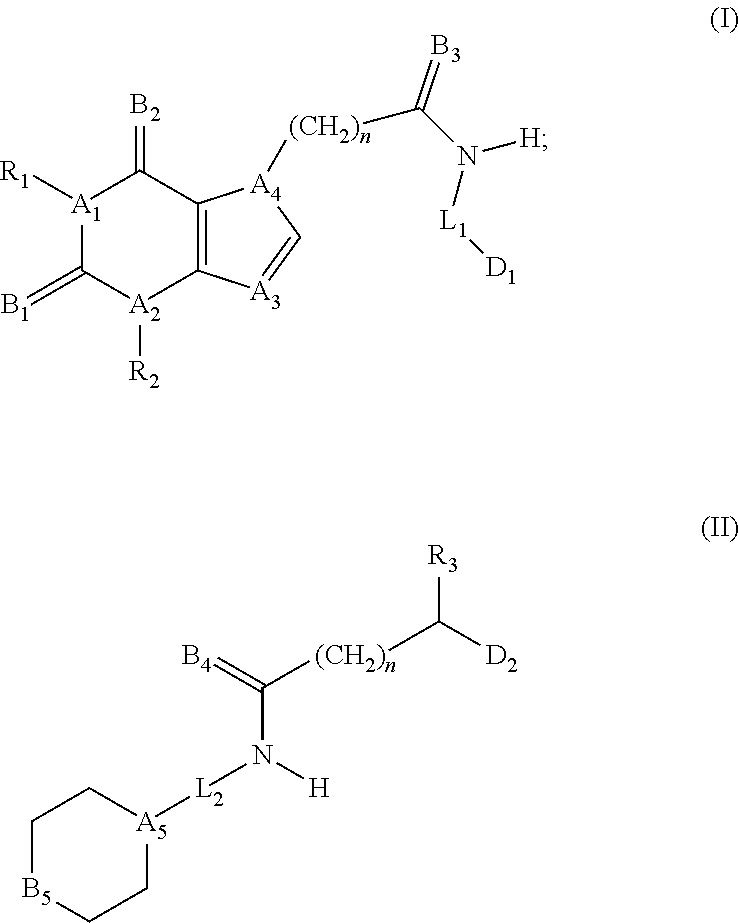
[A1]1([R1])C(=[B1])[A2]([R2])C2=C(C1=[B2])[A4]([(CH2)n]C(N([H])[L1][D1])=[B3])C=[A3]2.C1[B5]CC[A5]([L2]N(C([(CH2)n]C([R3])[D2])=[B4])[H])C1
